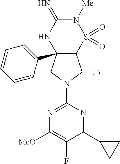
C12(C3=CC=CC=C3)C(S(=O)(=O)N([Me])C(=N)N1)CN(C1=NC([MeO])=C(F)C(C3CC3)=N1)C2
